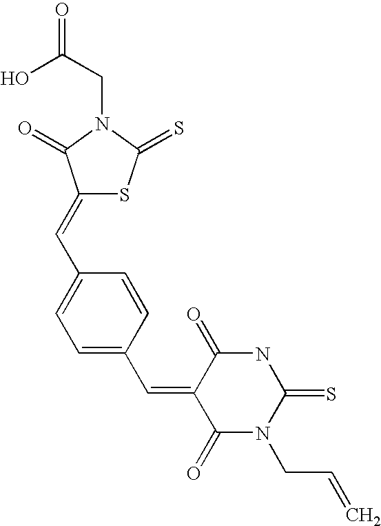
O=C(O)CN1C(=O)C(=CC2=CC=C(C=C3C(=O)N(CC=C)C(=S)NC3=O)C=C2)SC1=S
